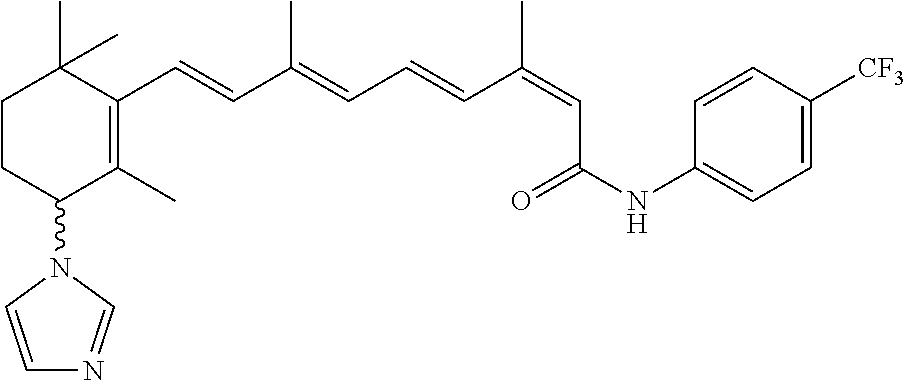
C1CC(N2C=CN=C2)C(C)=C(C=CC(=CC=CC(=CC(NC2=CC=C([CF3])C=C2)=O)C)C)C1(C)C
